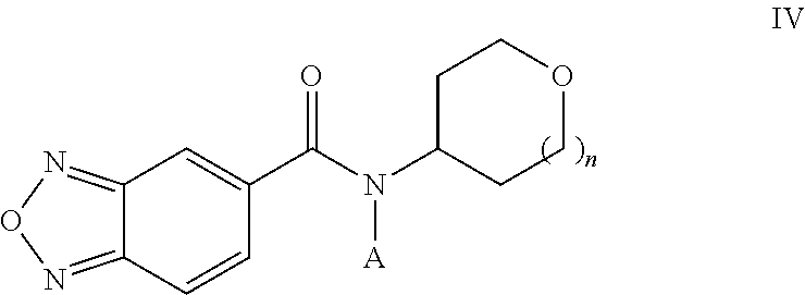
C12=NON=C1C=CC(C(N(C1CCOCC1)[A])=O)=C2
